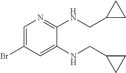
C1=C(Br)C=C(NCC2CC2)C(NCC2CC2)=N1
